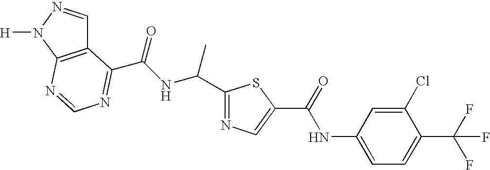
C12=C(N([H])N=C1)N=CN=C2C(NC(C1=NC=C(C(=O)NC2=CC=C(C(F)(F)F)C(Cl)=C2)S1)C)=O
